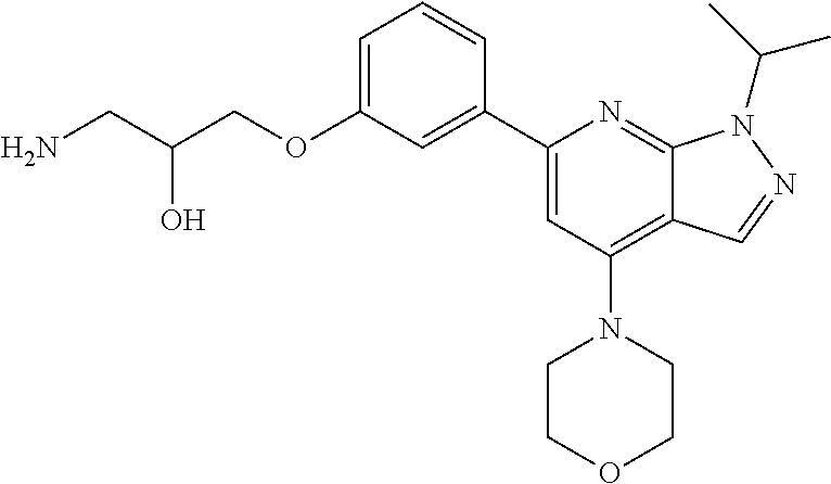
NCC(COC1=CC=CC(C2=CC(N3CCOCC3)=C3C(=N2)N(C(C)C)N=C3)=C1)O
